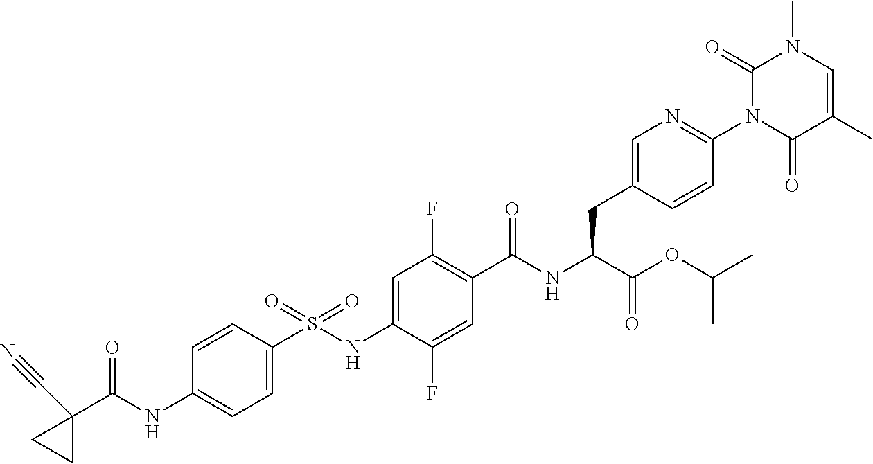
C1=C(S(NC2=CC(F)=C(C(NC(C(OC(C)C)=O)CC3=CN=C(N4C(=O)C(C)=CN(C)C4=O)C=C3)=O)C=C2F)(=O)=O)C=CC(NC(C2(C#N)CC2)=O)=C1
